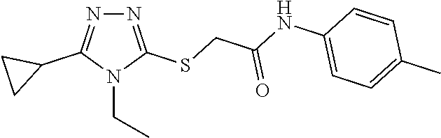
N1=C(SCC(NC2=CC=C(C)C=C2)=O)N(CC)C(C2CC2)=N1
